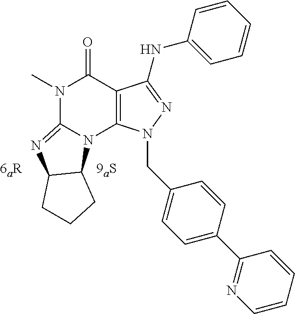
N1(C)C(=O)C2=C(N(CC3=CC=C(C4=NC=CC=C4)C=C3)N=C2NC2=CC=CC=C2)N2C1=NC1C2CCC1
